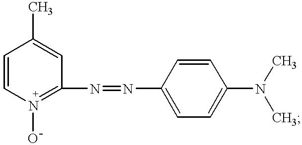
C1=CN(O)=C(N=NC2=CC=C(N(C)C)C=C2)C=C1C
